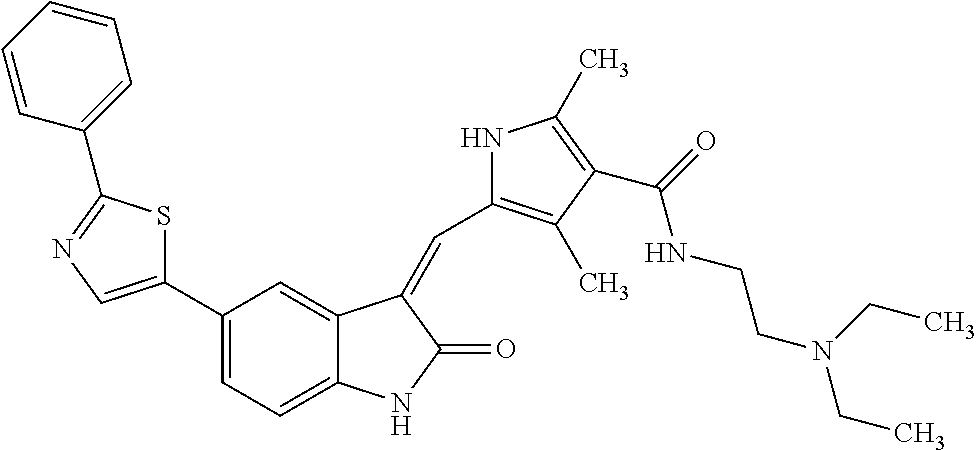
S1C(C2=CC=C3C(=C2)C(=CC2=C(C)C(C(=O)NCCN(CC)CC)=C(C)N2)C(=O)N3)=CN=C1C1=CC=CC=C1
